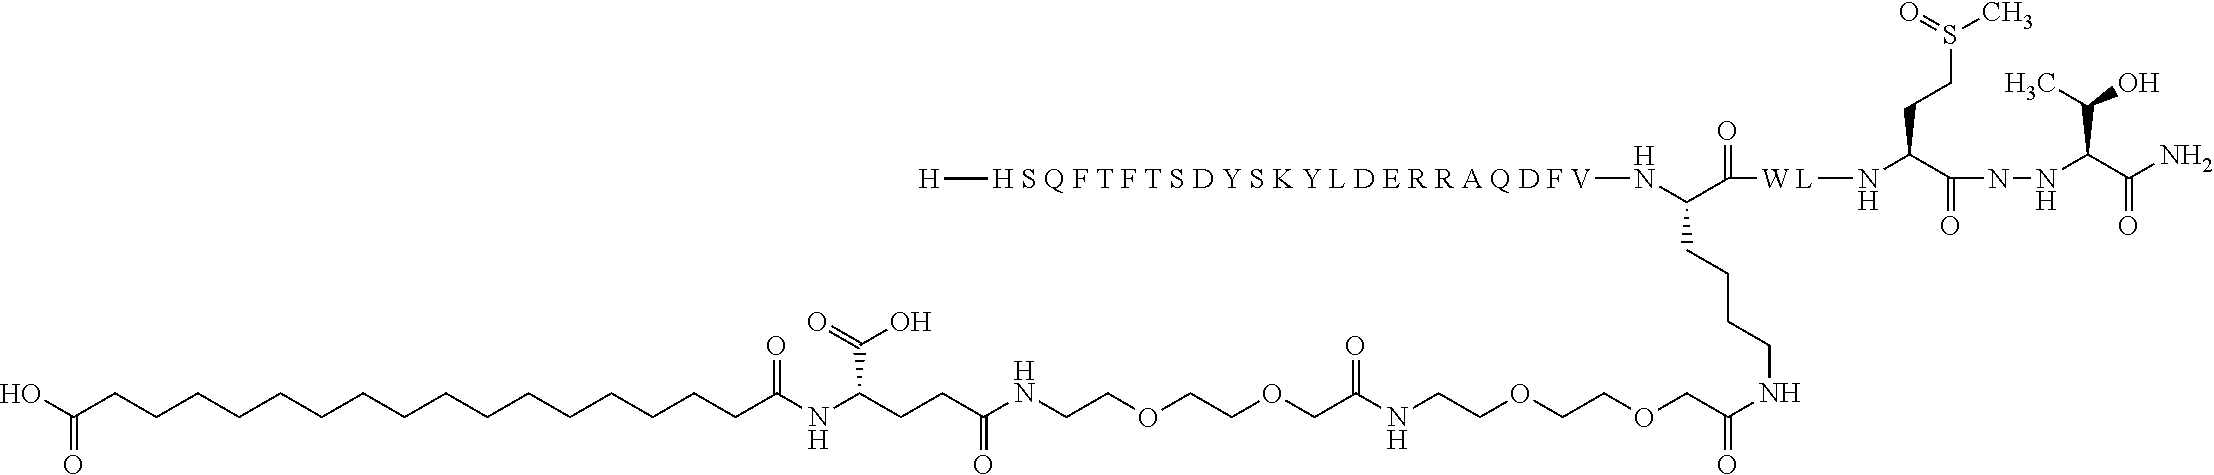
OC(CCCCCCCCCCCCCCCCC(NC(CCC(NCCOCCOCC(NCCOCCOCC(NCCCCC(N[H S Q F T F T S D Y S K Y L D E R R A Q D F V][H])C([W L]NC(C(NNC(C(N)=O)C(O)C)=O)CCS(C)=O)=O)=O)=O)=O)C(=O)O)=O)=O
